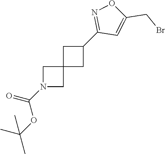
C12(CC(C3=NOC(CBr)=C3)C1)CN(C(OC(C)(C)C)=O)C2
